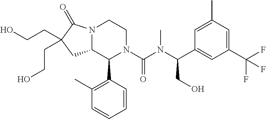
N12C(C(C3=C(C)C=CC=C3)N(C(N(C(CO)C3=CC(C(F)(F)F)=CC(C)=C3)C)=O)CC1)CC(CCO)(CCO)C2=O
